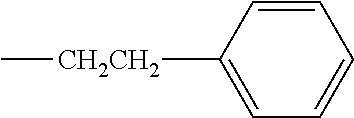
C1=CC([CH2CH2]C)=CC=C1
